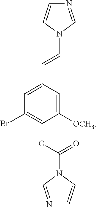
N1=CN(C=CC2=CC(Br)=C(OC(N3C=NC=C3)=O)C([OCH3])=C2)C=C1
